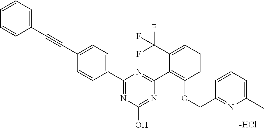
C1=CC=C(C#CC2=CC=C(C3=NC(O)=NC(C4=C(OCC5=NC(C)=CC=C5)C=CC=C4C(F)(F)F)=N3)C=C2)C=C1.[-HCl]
